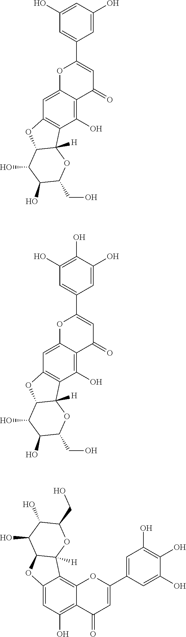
C1(O)=CC(O)=CC(C2=CC(=O)C3=C(O)C4=C(C=C3O2)OC2C4([H])OC(CO)C(O)C2O)=C1.C1(O)=C(O)C(O)=CC(C2=CC(=O)C3=C(O)C4=C(C=C3O2)OC2C4([H])OC(CO)C(O)C2O)=C1.C12=CC(O)=C3C(=C1C1([H])C(O2)C(O)C(O)C(CO)O1)OC(C1=CC(O)=C(O)C(O)=C1)=CC3=O
